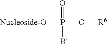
P([Nucleoside-O])(O[R6])(=O)[B']
